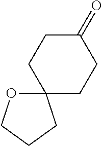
C12(OCCC1)CCC(=O)CC2
